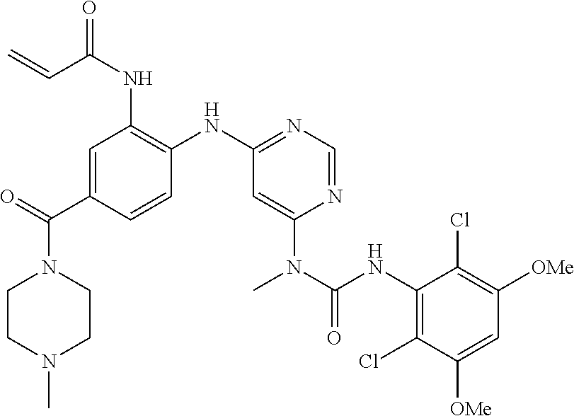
C1=C(C(N2CCN(C)CC2)=O)C=CC(NC2=NC=NC(N(C(NC3=C(Cl)C([OMe])=CC([OMe])=C3Cl)=O)C)=C2)=C1NC(C=C)=O
